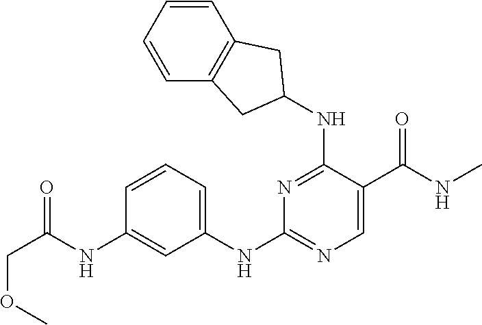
C1=CC=C(NC2=NC=C(C(NC)=O)C(NC3CC4=C(C=CC=C4)C3)=N2)C=C1NC(COC)=O
